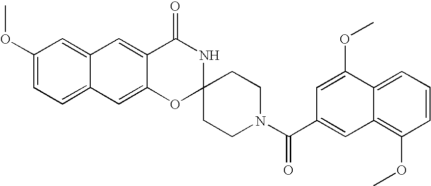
C12=CC(OC)=CC=C1C=C1C(=C2)C(=O)NC2(O1)CCN(C(C1=CC3=C(OC)C=CC=C3C(OC)=C1)=O)CC2
